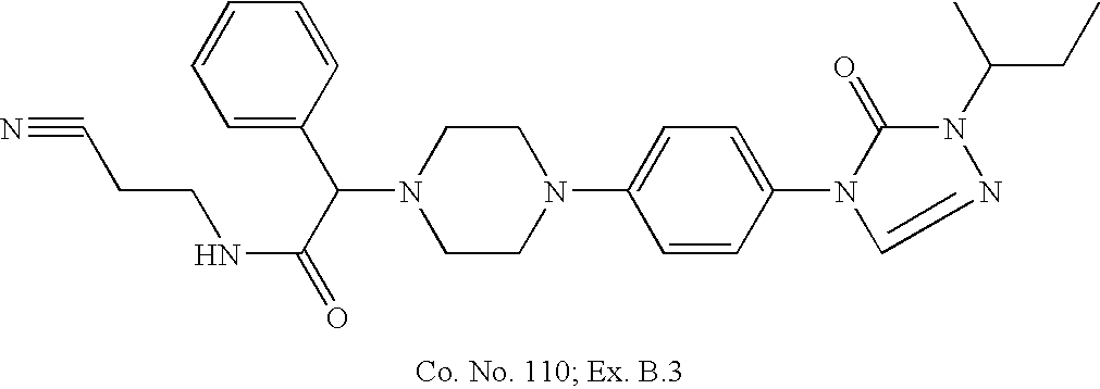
N1(C(C(=O)NCCC#N)C2=CC=CC=C2)CCN(C2=CC=C(N3C(=O)N(C(CC)C)N=C3)C=C2)CC1
